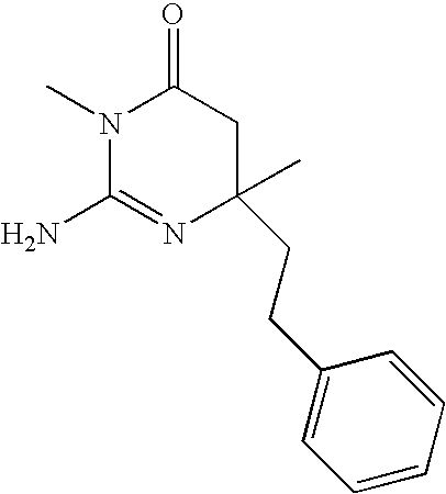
N1(C)C(N)=NC(CCC2=CC=CC=C2)(C)CC1=O
